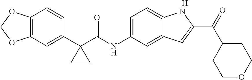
C1(C2(C(NC3=CC=C4C(=C3)C=C(C(=O)C3CCOCC3)N4)=O)CC2)=CC2=C(C=C1)OCO2.[H]
